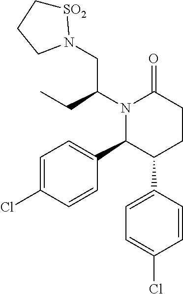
C1=C(Cl)C=CC(C2C(C3=CC=C(Cl)C=C3)CCC(=O)N2C(CN2[SO2]CCC2)CC)=C1
